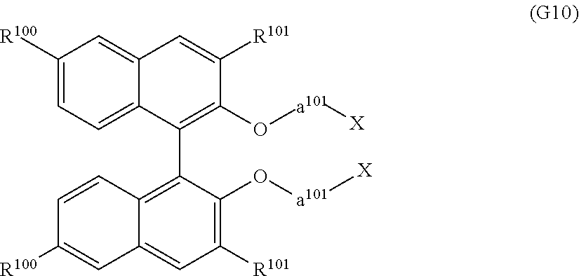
[X][a101]OC1=C(C2=C3C(=CC([R101])=C2O[a101][X])C=C([R100])C=C3)C2=CC=C([R100])C=C2C=C1[R101]
